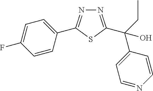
N1=C(C(C2=CC=NC=C2)(CC)O)SC(C2=CC=C(F)C=C2)=N1
